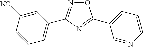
O1N=C(C2=CC=CC([NC])=C2)N=C1C1=CC=CN=C1
